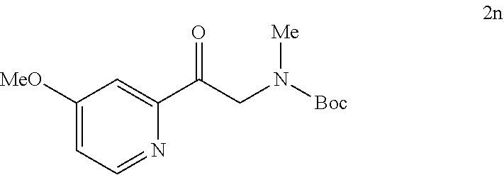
C1([MeO])=CC=NC(C(CN([Boc])[Me])=O)=C1
